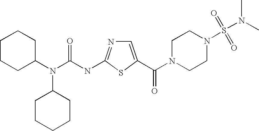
C1=C(C(N2CCN(S(N(C)C)(=O)=O)CC2)=O)SC(NC(N(C2CCCCC2)C2CCCCC2)=O)=N1
